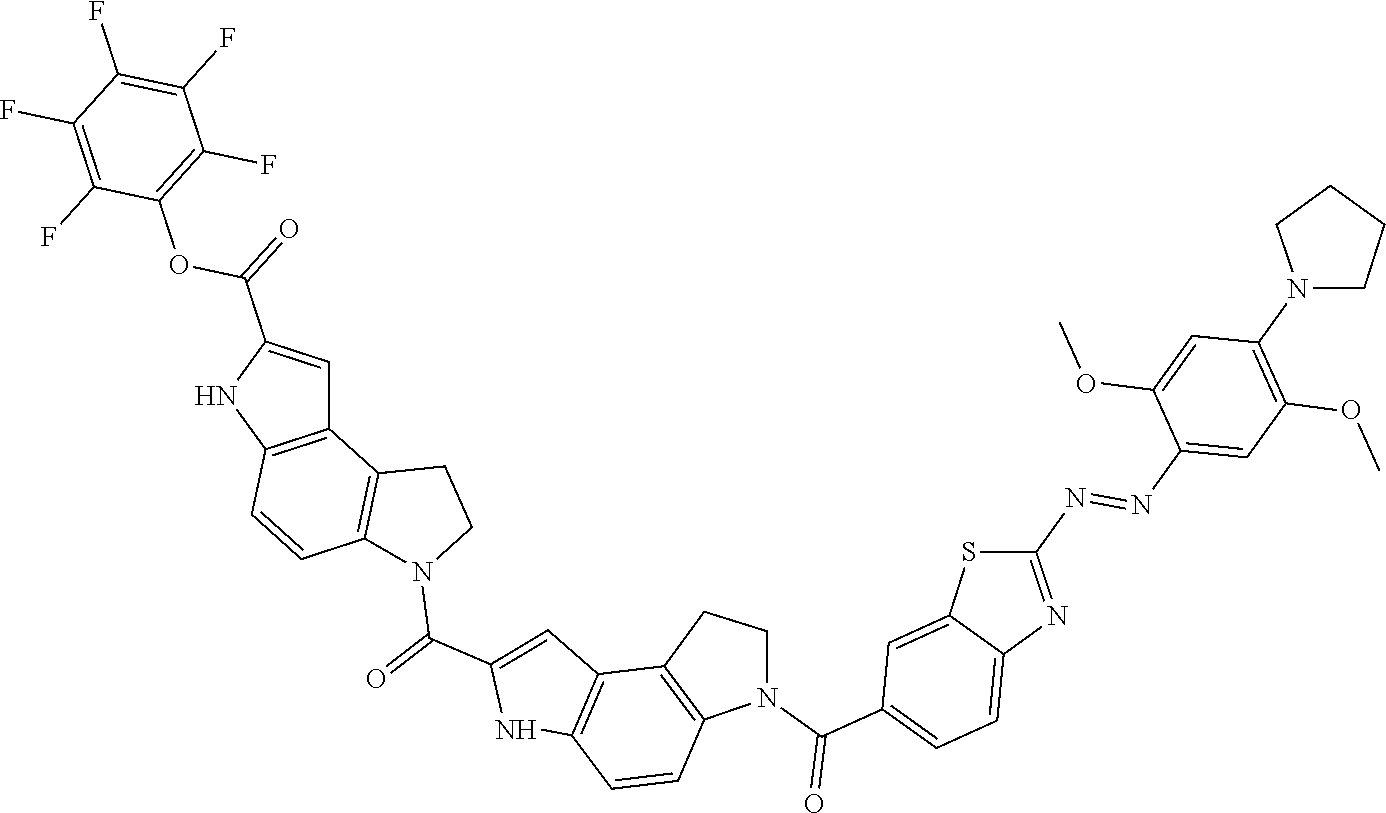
C12=C(NC(C(OC3=C(F)C(F)=C(F)C(F)=C3F)=O)=C1)C=CC1=C2CCN1C(=O)C1=CC2=C(N1)C=CC1=C2CCN1C(C1=CC=C2C(=C1)SC(N=NC1=CC(OC)=C(N3CCCC3)C=C1OC)=N2)=O
